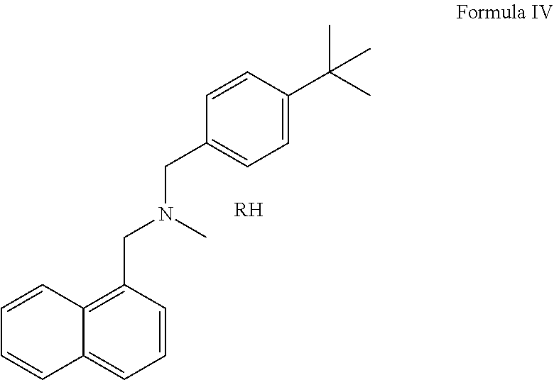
C12=C(CN(C)CC3=CC=C(C(C)(C)C)C=C3)C=CC=C1C=CC=C2.[RH]
